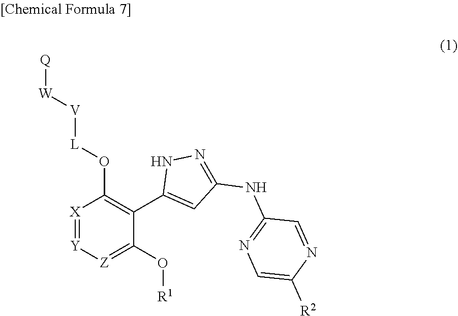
[X]1=[Y][Z]=C(O[R1])C(C2=CC(NC3=NC=C([R2])N=C3)=NN2)=C1O[L][V][W][Q]
